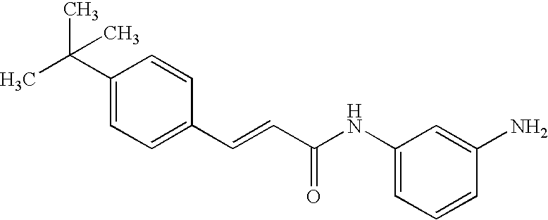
C1(C=CC(=O)NC2=CC=CC(N)=C2)=CC=C(C(C)(C)C)C=C1
